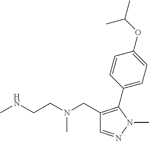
C1=NN(C)C(C2=CC=C(OC(C)C)C=C2)=C1CN(CCNC)C
